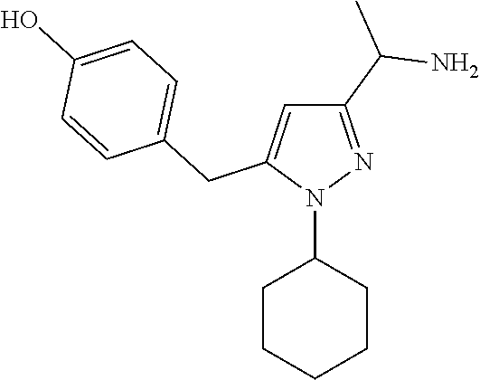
C1CCCCC1N1N=C(C(N)C)C=C1CC1=CC=C(O)C=C1
